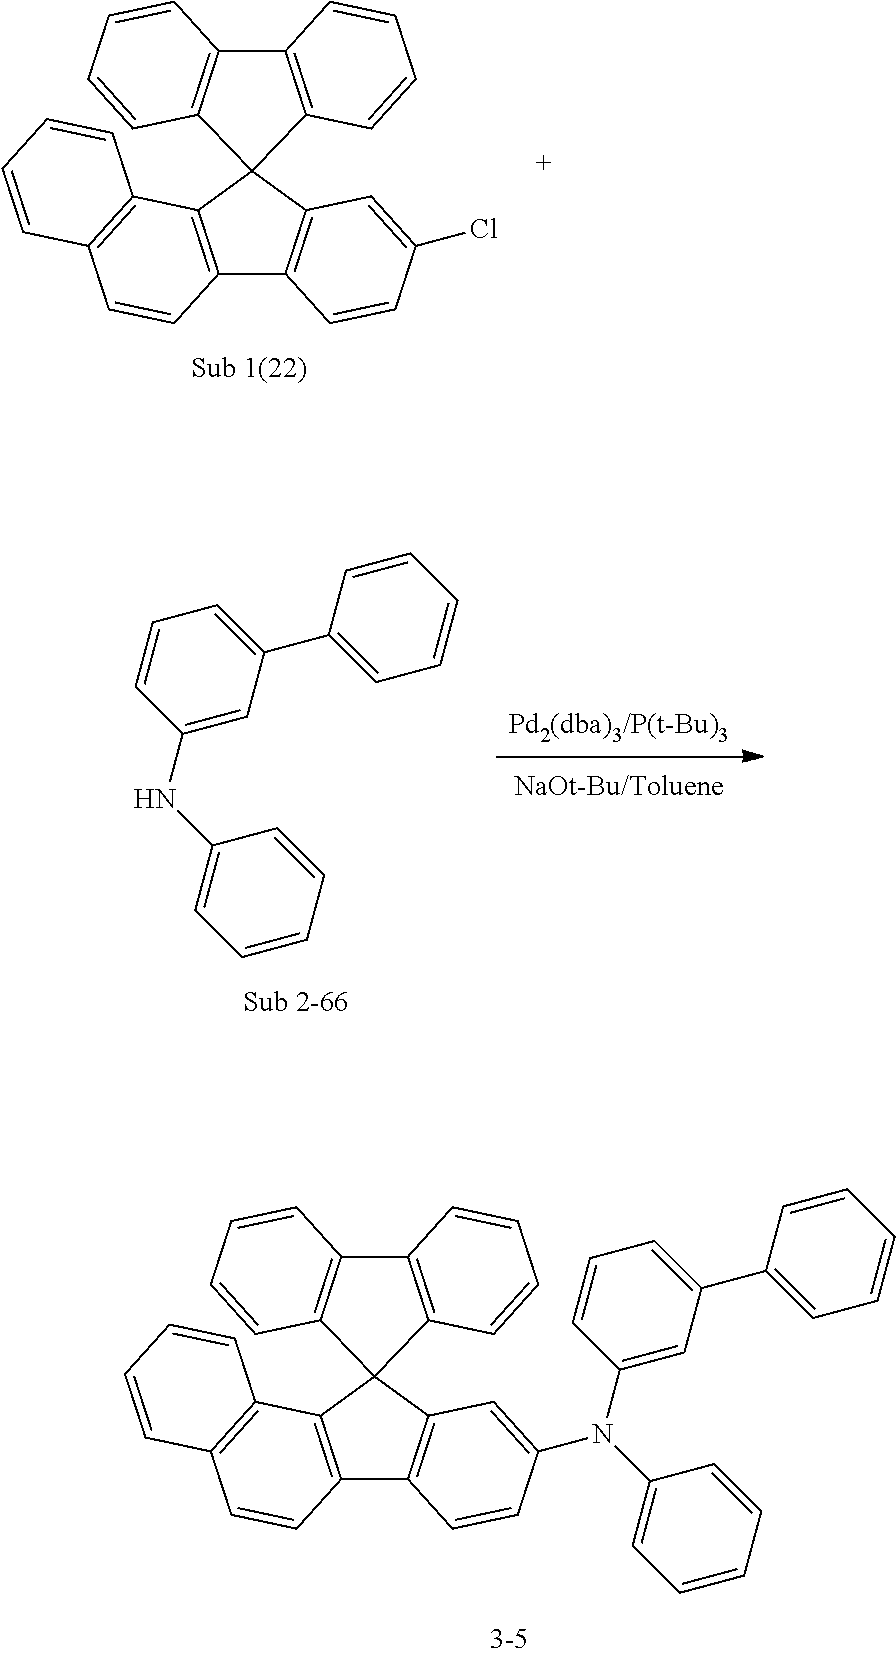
C12=C(C3=C(C=C1)C=CC=C3)C1(C3=C2C=CC(N(C2=CC(C4=CC=CC=C4)=CC=C2)C2=CC=CC=C2)=C3)C2=C(C3=C1C=CC=C3)C=CC=C2.C12=C(C3=C(C=C1)C=CC=C3)C1(C3=C2C=CC(Cl)=C3)C2=C(C3=C1C=CC=C3)C=CC=C2.C1(NC2=CC=CC=C2)=CC(C2=CC=CC=C2)=CC=C1
